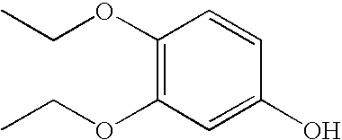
C1(OCC)=C(OCC)C=C(O)C=C1
